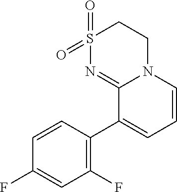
C1(F)=C(C2=CC=CN3C2=NS(=O)(=O)CC3)C=CC(F)=C1
